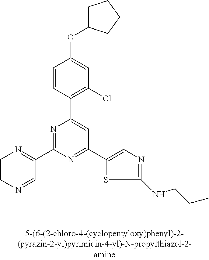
C1=CC(C2=CC(C3=CN=C(NCCC)S3)=NC(C3=NC=CN=C3)=N2)=C(Cl)C=C1OC1CCCC1
